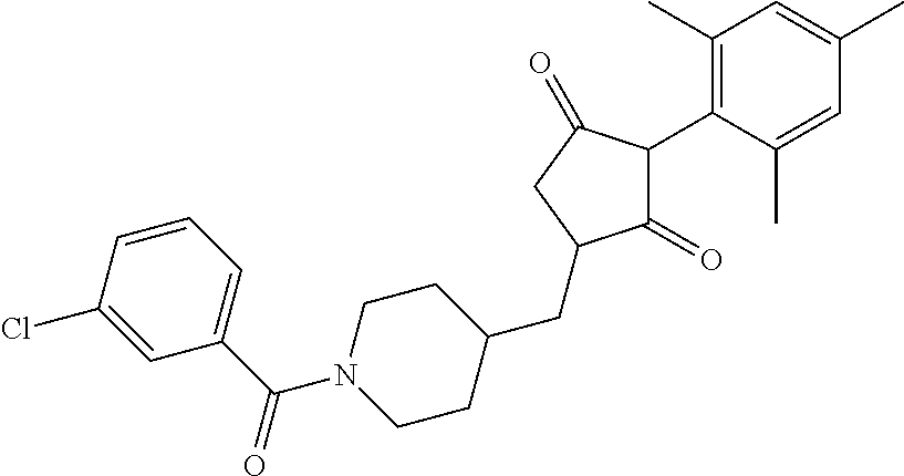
C1(=O)C(C2=C(C)C=C(C)C=C2C)C(=O)CC1CC1CCN(C(C2=CC=CC(Cl)=C2)=O)CC1
